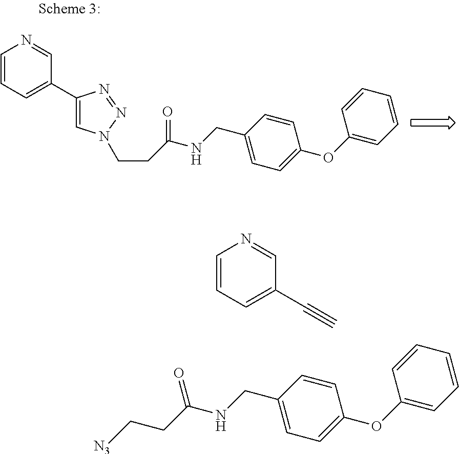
C1(C2=CC=CN=C2)=CN(CCC(NCC2=CC=C(OC3=CC=CC=C3)C=C2)=O)N=N1.C(C1=CC=C(OC2=CC=CC=C2)C=C1)NC(CC[N3])=O.C(C1=CC=CN=C1)#C
